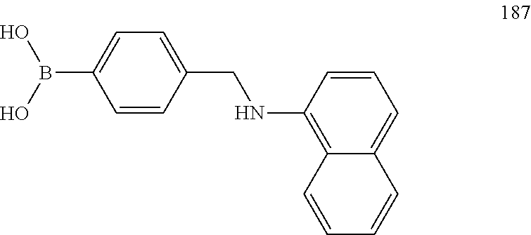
C1(B(O)O)=CC=C(CNC2=C3C(=CC=C2)C=CC=C3)C=C1
